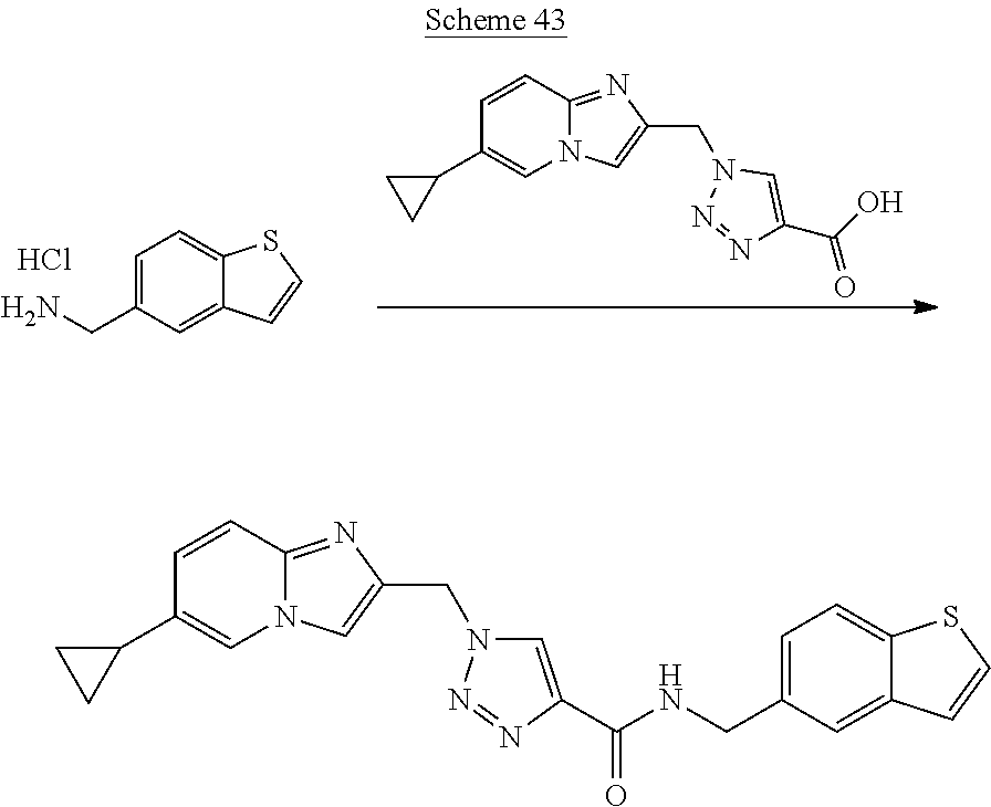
C1=CC2=NC(CN3N=NC(C(O)=O)=C3)=CN2C=C1C1CC1.C1=C(CN)C=C2C(=C1)SC=C2.Cl.C1=CC2=NC(CN3C=C(C(=O)NCC4=CC=C5C(=C4)C=CS5)N=N3)=CN2C=C1C1CC1
